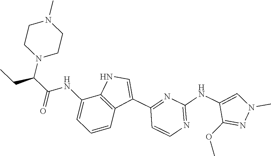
N1=C(NC2=CN(C)N=C2OC)N=C(C2=CNC3=C2C=CC=C3NC(C(N2CCN(C)CC2)CC)=O)C=C1
